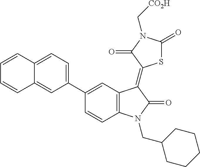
C12=C(C=C(C3=CC=C4C(=C3)C=CC=C4)C=C1)C(=C1SC(=O)N(C[CO2H])C1=O)C(=O)N2CC1CCCCC1
